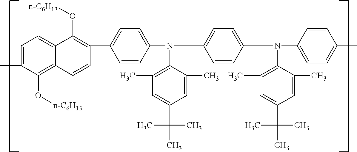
C1(N(C2=CC=C(N(C3=CC=C(C)C=C3)C3=C(C)C=C(C(C)(C)C)C=C3C)C=C2)C2=C(C)C=C(C(C)(C)C)C=C2C)=CC=C(C2=C(O[n-C6H13])C3=CC=C(C)C(O[n-C6H13])=C3C=C2)C=C1
